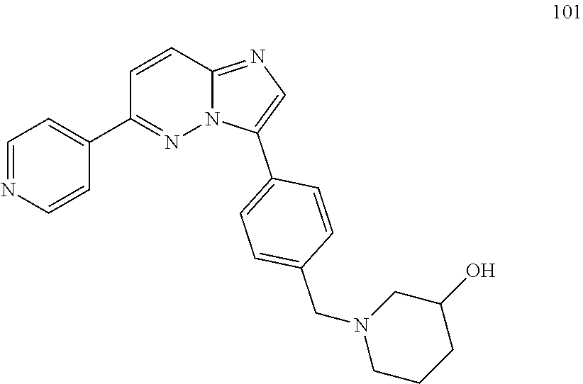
C1=NC=CC(C2=NN3C(=NC=C3C3=CC=C(CN4CCCC(O)C4)C=C3)C=C2)=C1
